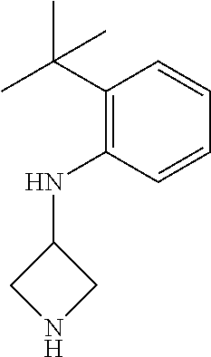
C1NCC1NC1=C(C(C)(C)C)C=CC=C1
